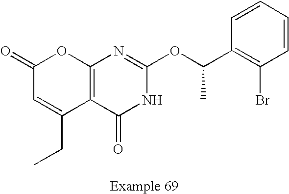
C12=C(C(=O)NC(OC(C3=C(Br)C=CC=C3)C)=N1)C(CC)=CC(=O)O2
